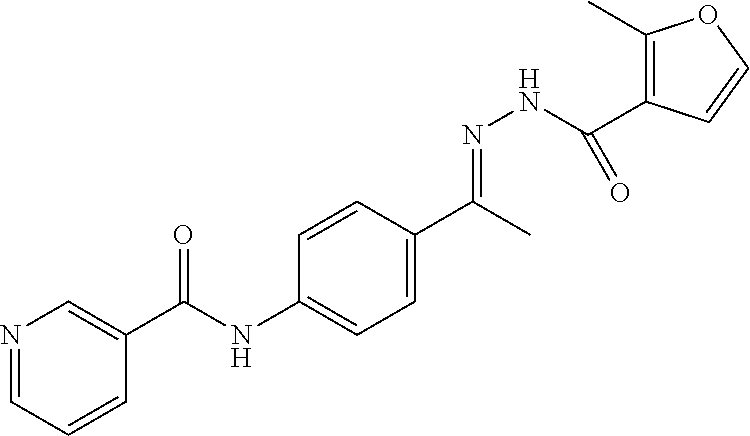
N1=CC=CC(C(NC2=CC=C(C(C)=NNC(C3=C(C)OC=C3)=O)C=C2)=O)=C1
